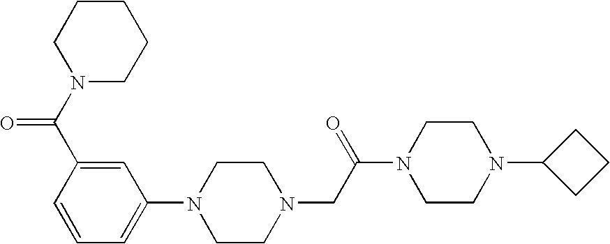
C1=CC=C(N2CCN(CC(N3CCN(C4CCC4)CC3)=O)CC2)C=C1C(N1CCCCC1)=O
